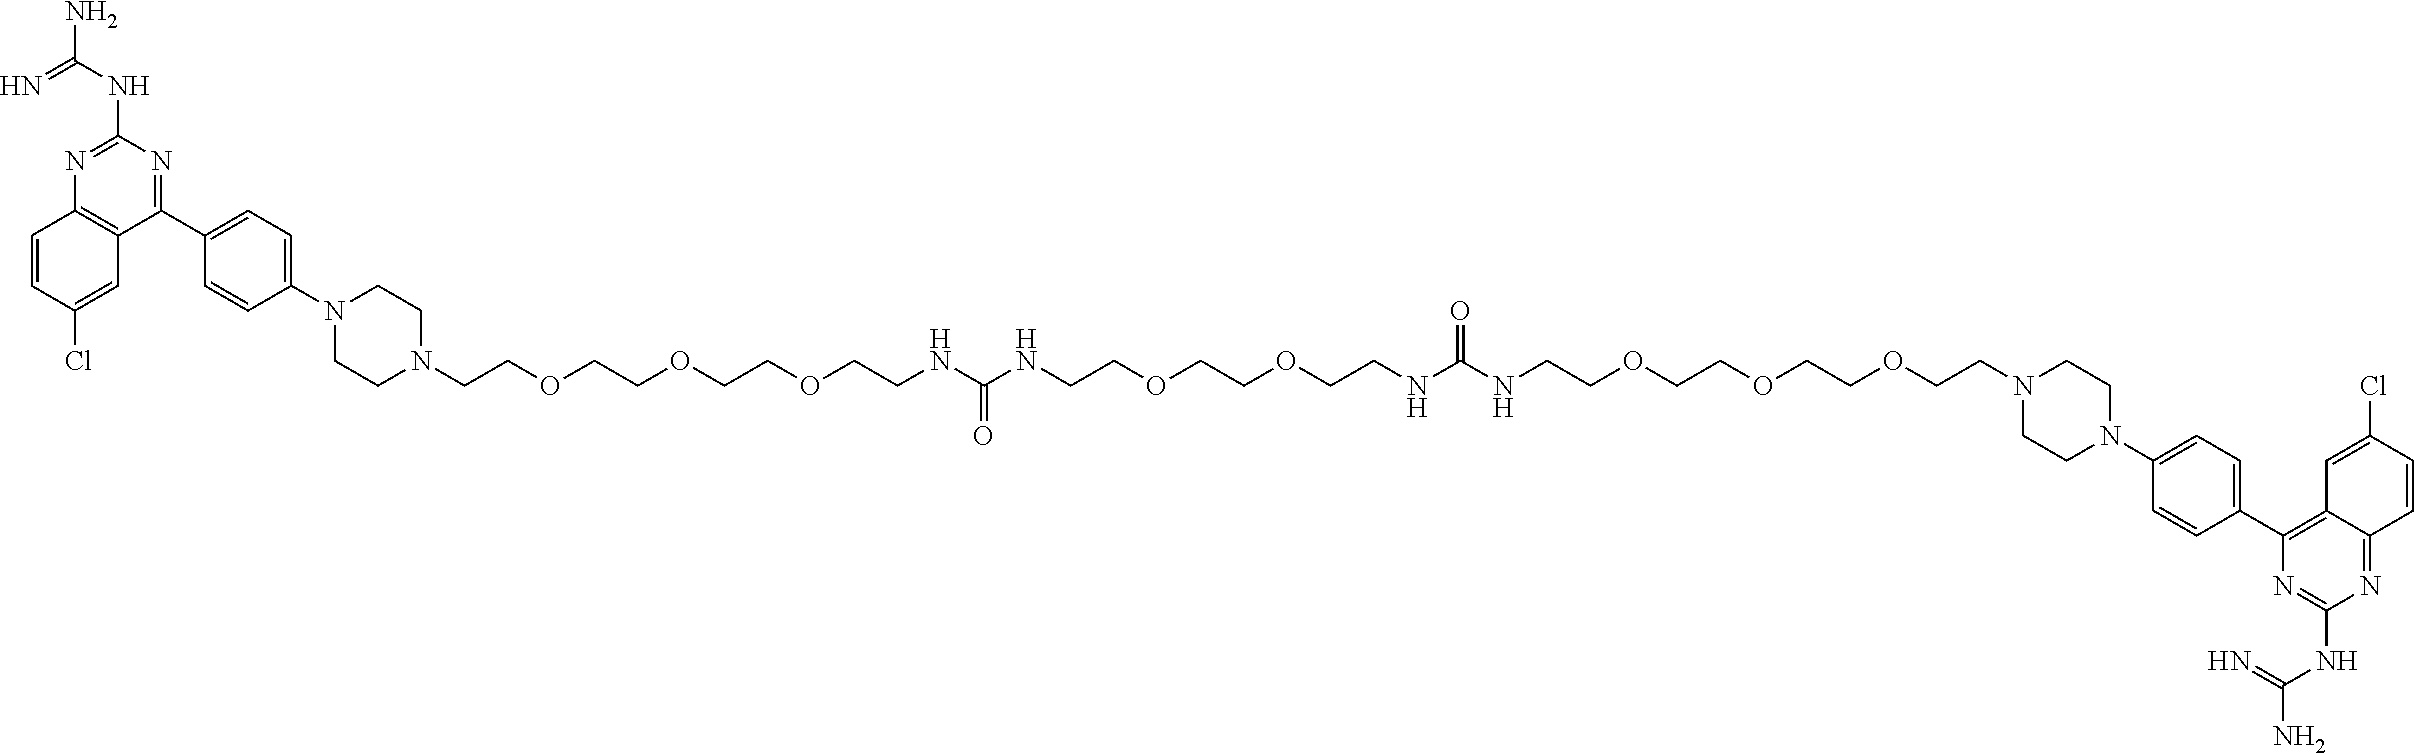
N1=C(NC(N)=N)N=C(C2=CC=C(N3CCN(CCOCCOCCOCCNC(NCCOCCOCCNC(NCCOCCOCCOCCN4CCN(C5=CC=C(C6=C7C(=NC(NC(N)=N)=N6)C=CC(Cl)=C7)C=C5)CC4)=O)=O)CC3)C=C2)C2=C1C=CC(Cl)=C2
